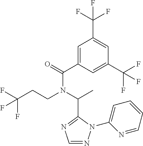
C1(C(=O)N(C(C)C2=NC=NN2C2=CC=CC=N2)CCC(F)(F)F)=CC(C(F)(F)F)=CC(C(F)(F)F)=C1
